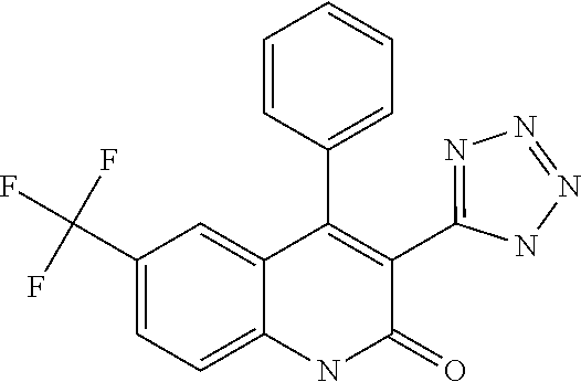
C1(C(F)(F)F)=CC=C2C(=C1)C(C1=CC=CC=C1)=C(C1=NN=NN1)C(=O)N2
